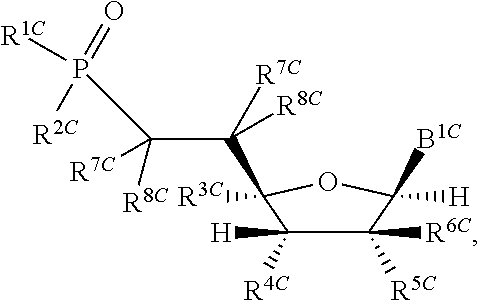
C1([R6C])([R5C])C([H])([R4C])C(C(C(P([R2C])(=O)[R1C])([R8C])[R7C])([R7C])[R8C])([R3C])OC1([B1C])[H]
